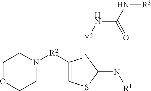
N1([R2]C2=CSC(=N[R1])N2[Y2]NC(N[R3])=O)CCOCC1
